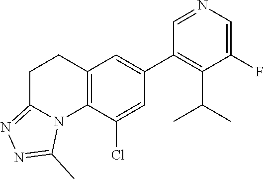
C12=C(C(Cl)=CC(C3=C(C(C)C)C(F)=CN=C3)=C1)N1C(=NN=C1C)CC2
